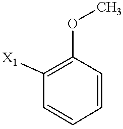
C1(OC)=C([X1])C=CC=C1
